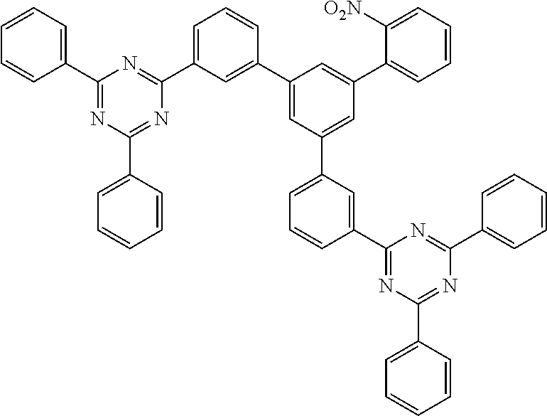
C1(C2=CC=CC=C2)=NC(C2=CC=CC=C2)=NC(C2=CC=CC(C3=CC(C4=CC=CC(C5=NC(C6=CC=CC=C6)=NC(C6=CC=CC=C6)=N5)=C4)=CC(C4=CC=CC=C4[O2N])=C3)=C2)=N1
